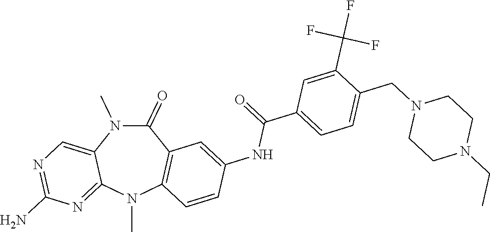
N1(C)C(=O)C2=C(N(C)C3=NC(N)=NC=C13)C=CC(NC(=O)C1=CC=C(CN3CCN(CC)CC3)C(C(F)(F)F)=C1)=C2
